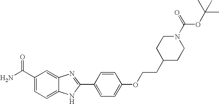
C12=CC(C(=O)N)=CC=C1NC(C1=CC=C(OCCC3CCN(C(=O)OC(C)(C)C)CC3)C=C1)=N2
